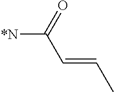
C([*N])(=O)C=CC
